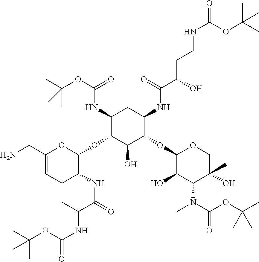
NCC1=CCC(NC(=O)C(C)NC(=O)OC(C)(C)C)C(OC2C(O)C(OC3C(O)C(N(C(OC(C)(C)C)=O)C)C(C)(O)CO3)C(NC(C(O)CCNC(=O)OC(C)(C)C)=O)CC2NC(OC(C)(C)C)=O)O1
